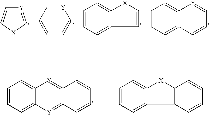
[Y]1=C[X]C=C1.C1=CC=[Y]C=C1.C1=CC=C2C(=C1)[X]C=C2.C1=CC=C2C(=C1)[Y]=CC=C2.C1=CC=C2C(=C1)[Y]=C1C(=[Y]2)C=CC=C1.C1=CC=C2C(=C1)[X]C1C2C=CC=C1
